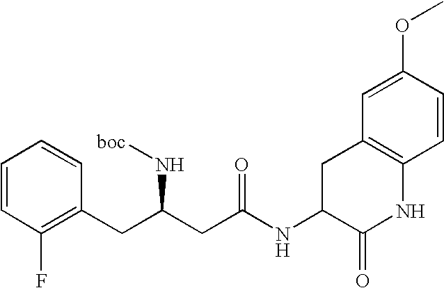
C1=CC(F)=C(CC(CC(NC2C(=O)NC3=C(C2)C=C(OC)C=C3)=O)N[boc])C=C1
